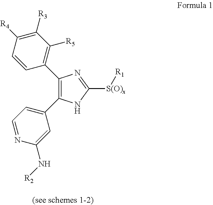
C1(C2=C([R5])C([R3])=C([R4])C=C2)=C(C2=CC=NC(N[R2])=C2)NC([S(O)x][R1])=N1
